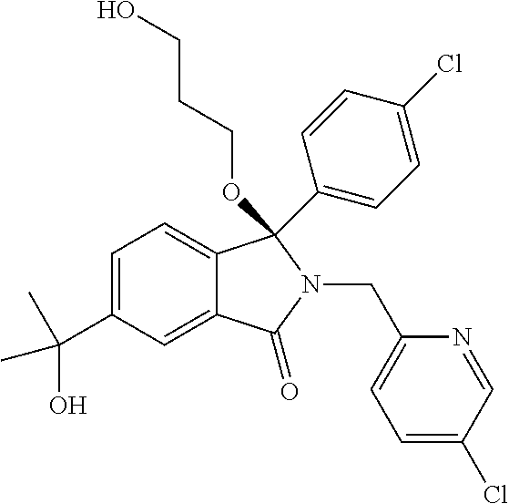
C1=C(C(C)(O)C)C=C2C(=C1)C(OCCCO)(C1=CC=C(Cl)C=C1)N(CC1=CC=C(Cl)C=N1)C2=O
